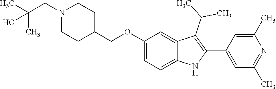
C(OC1=CC=C2C(=C1)C(C(C)C)=C(C1=CC(C)=NC(C)=C1)N2)C1CCN(CC(C)(C)O)CC1
